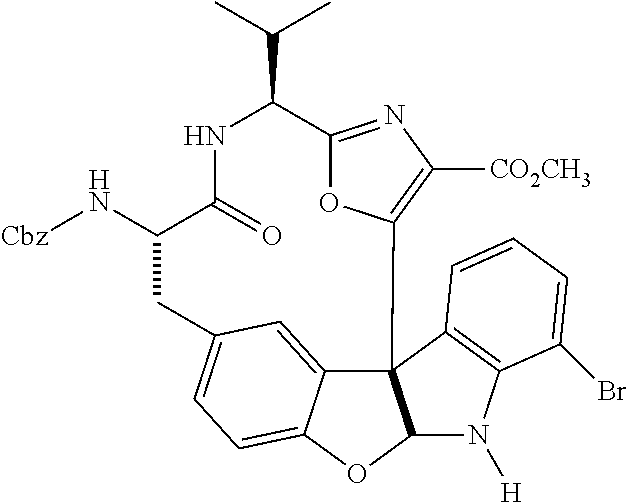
C12=NC([CO2CH3])=C(O1)C13C4=CC(=CC=C4OC1N([H])C1=C3C=CC=C1Br)CC(N[Cbz])C(=O)NC2C(C)C
